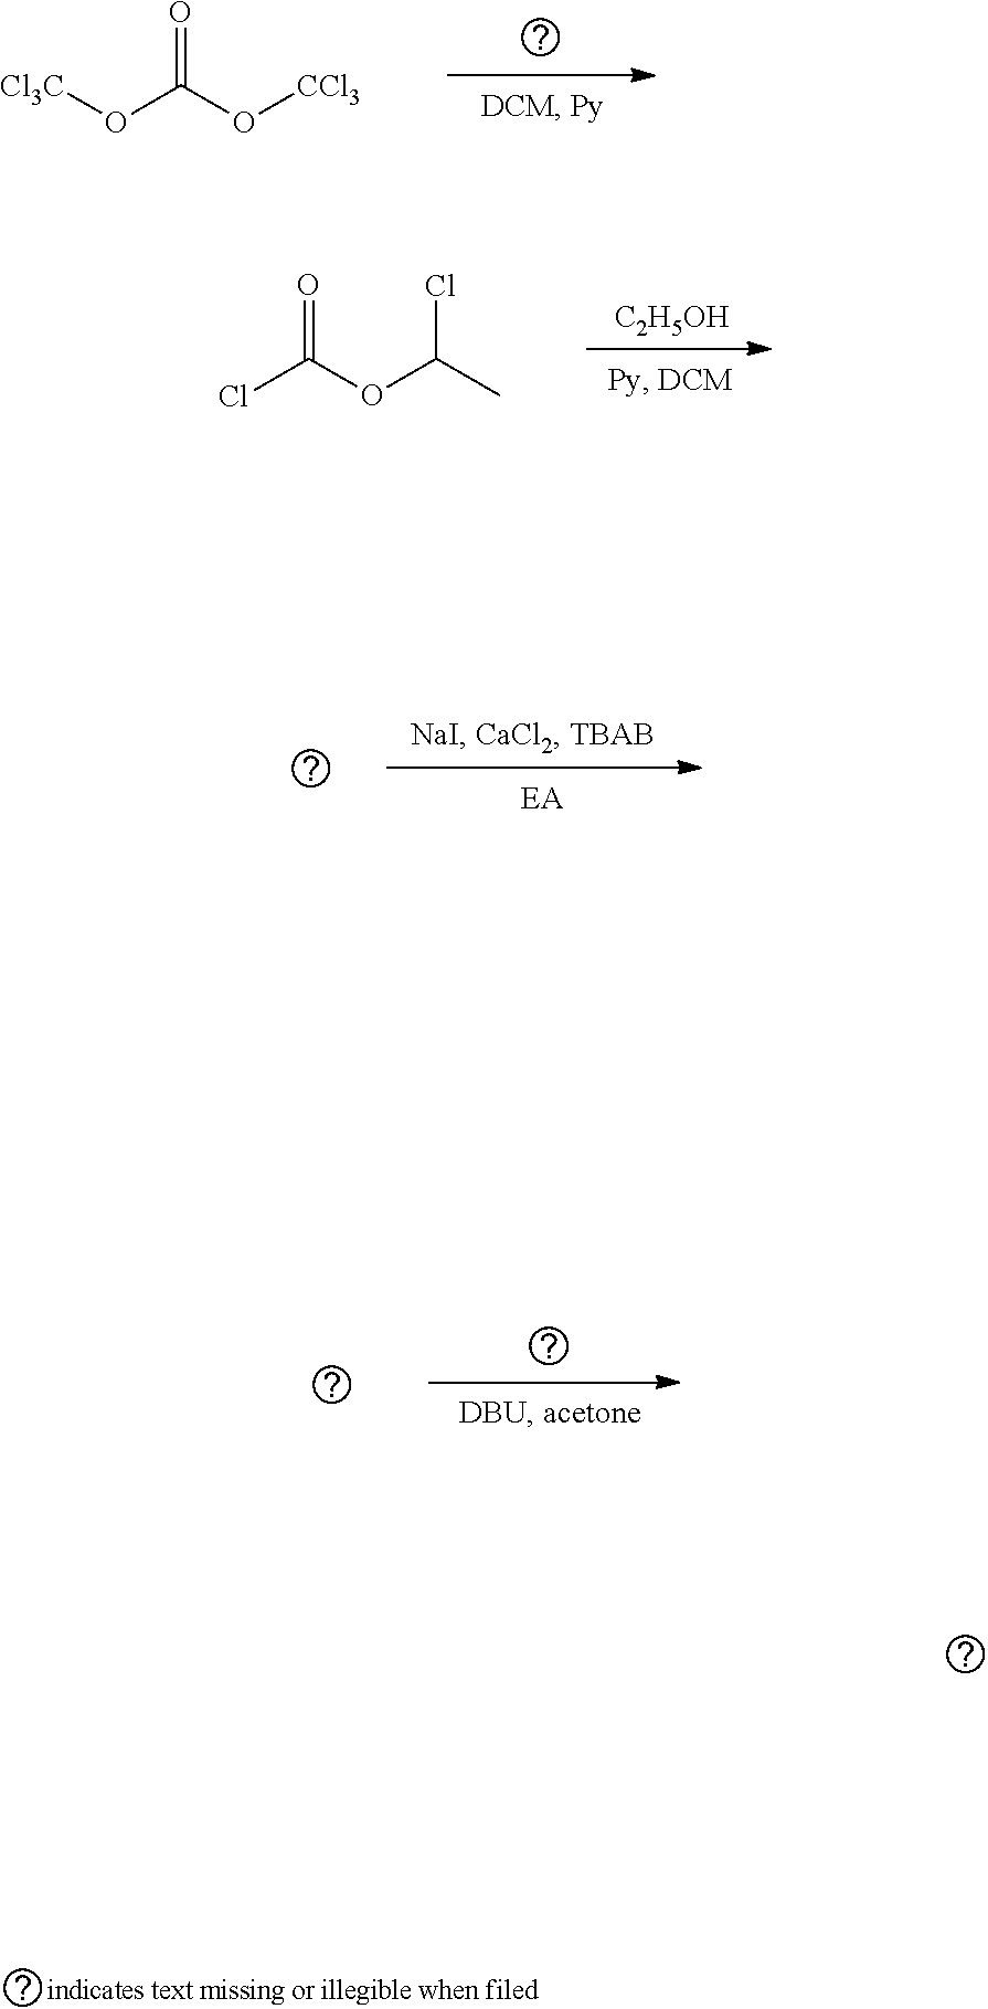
ClC(OC(C)Cl)=O.[C2H5OH].[Cl3C]OC(O[CCl3])=O
